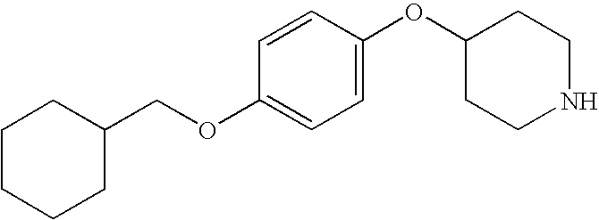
C1(COC2=CC=C(OC3CCNCC3)C=C2)CCCCC1
